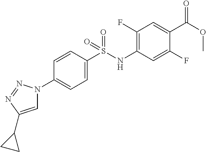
C1=C(C2CC2)N=NN1C1=CC=C(S(NC2=C(F)C=C(C(OC)=O)C(F)=C2)(=O)=O)C=C1
